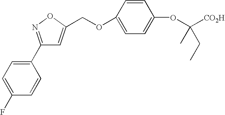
C1=C(F)C=CC(C2=NOC(COC3=CC=C(OC([CO2H])(C)CC)C=C3)=C2)=C1
